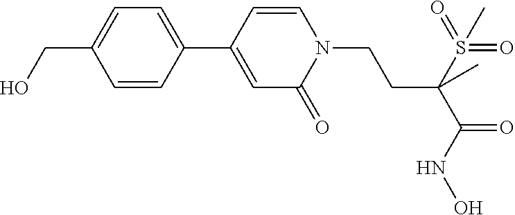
C1=CC(C2=CC=C(CO)C=C2)=CC(=O)N1CCC(S(=O)(=O)C)(C(=O)NO)C
